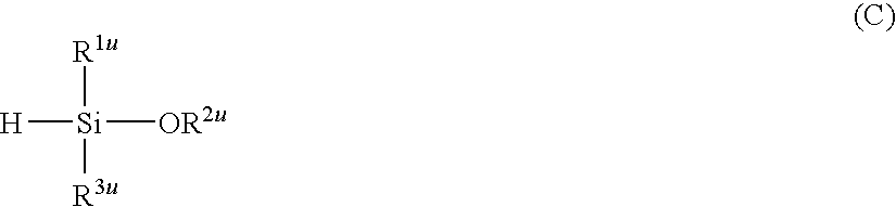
[H][Si]([OR2u])([R1u])[R3u]
